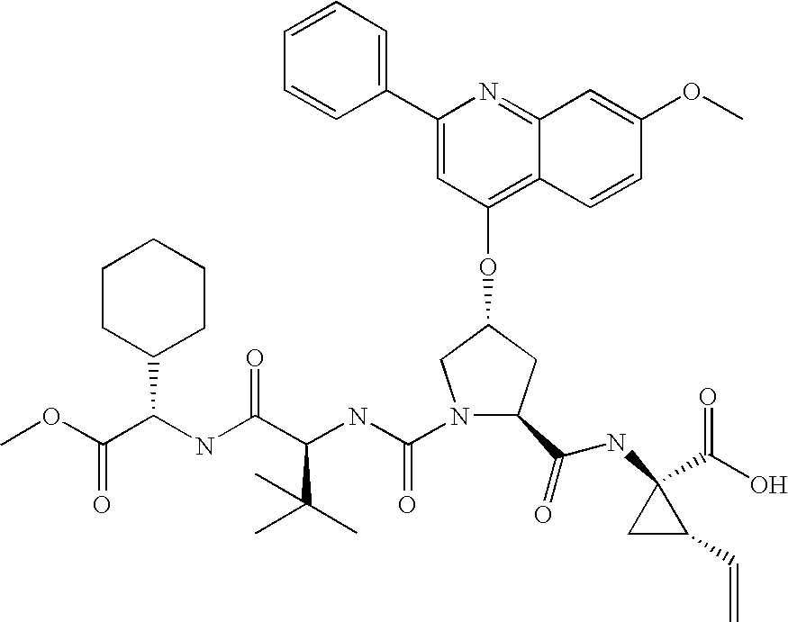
COC(C(NC(C(NC(=O)N1C(C(=O)NC2(C(O)=O)CC2C=C)CC(OC2=C3C(=NC(C4=CC=CC=C4)=C2)C=C(OC)C=C3)C1)C(C)(C)C)=O)C1CCCCC1)=O
